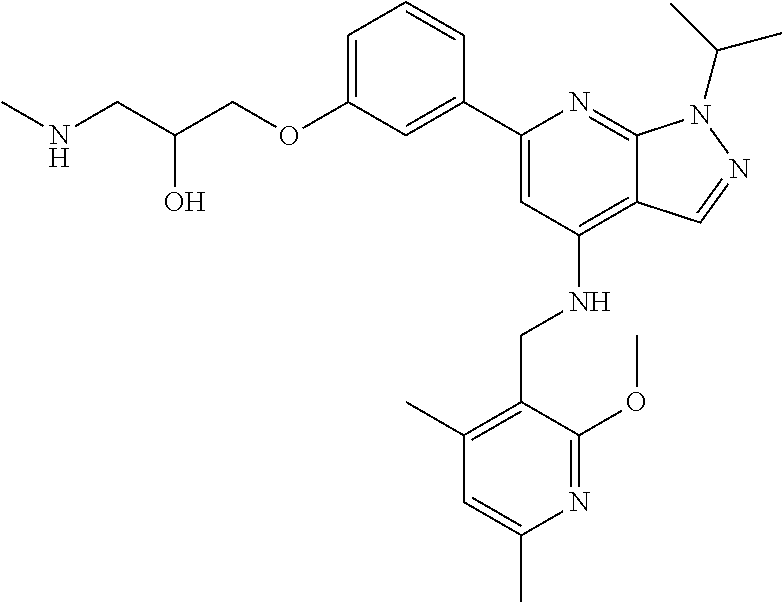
C(C(COC1=CC=CC(C2=CC(NCC3=C(C)C=C(C)N=C3OC)=C3C(=N2)N(C(C)C)N=C3)=C1)O)NC
